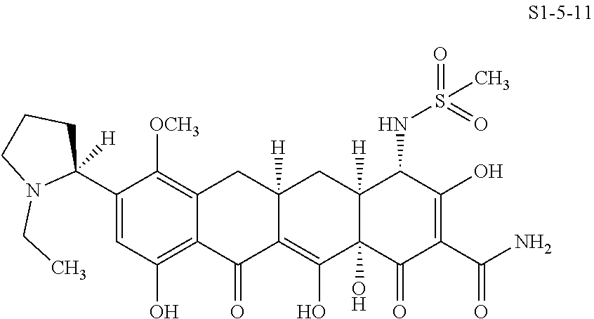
C1([OCH3])=C2CC3([H])CC4([H])C(NS(=O)(=O)C)C(O)=C(C(=O)N)C(=O)C4(O)C(O)=C3C(=O)C2=C(O)C=C1C1([H])CCCN1CC
